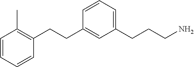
C1=CC=C(CCCN)C=C1CCC1=C(C)C=CC=C1
